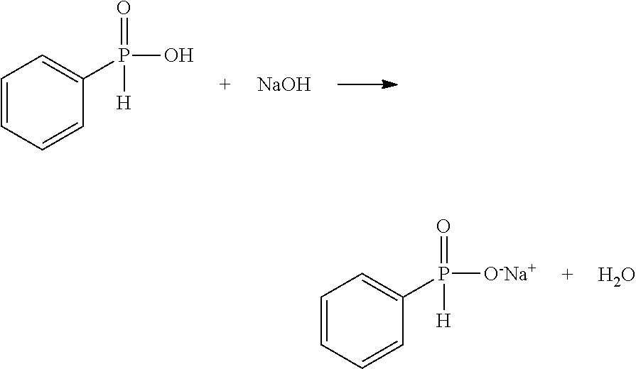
C1=CC=CC(P(O)(=O)[H])=C1.[NaOH].C1=CC=CC(P([O-Na+])(=O)[H])=C1.O
